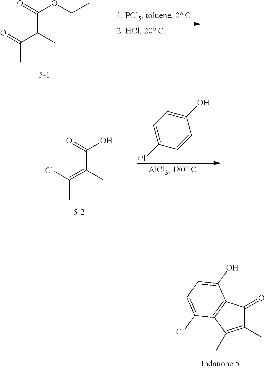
C1(C)=C(C)C2=C(C1=O)C(O)=CC=C2Cl.C(C(C(C)=O)C)(=O)OCC.C(C(=C(C)Cl)C)(=O)O.C1=C(Cl)C=CC(O)=C1
